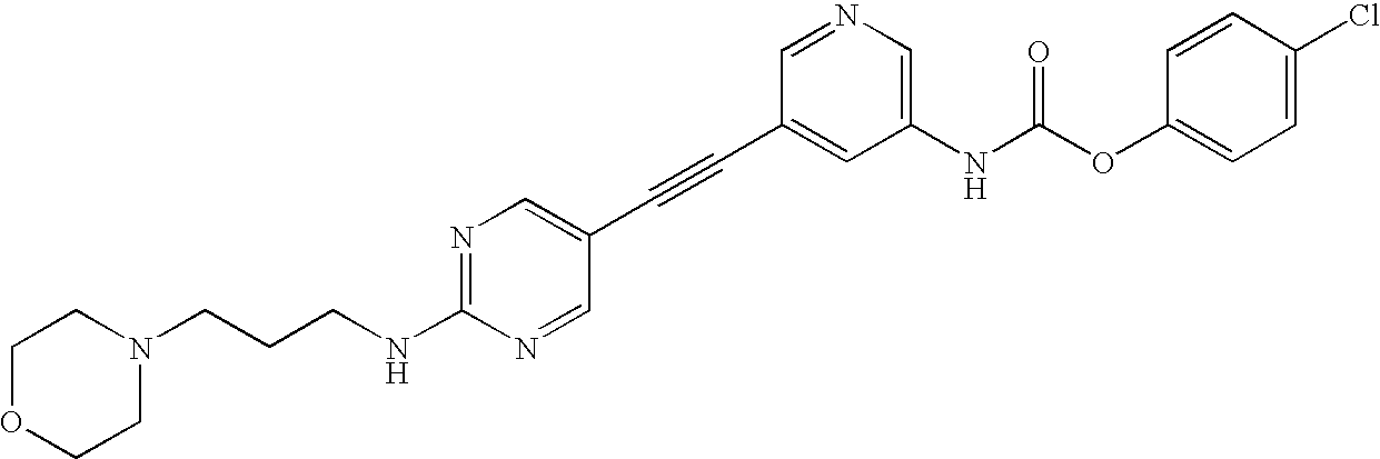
C1OCCN(CCCNC2=NC=C(C#CC3=CC(NC(OC4=CC=C(Cl)C=C4)=O)=CN=C3)C=N2)C1
